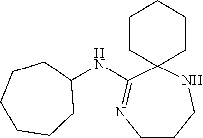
N(C1CCCCCC1)C1=NCCCNC12CCCCC2
